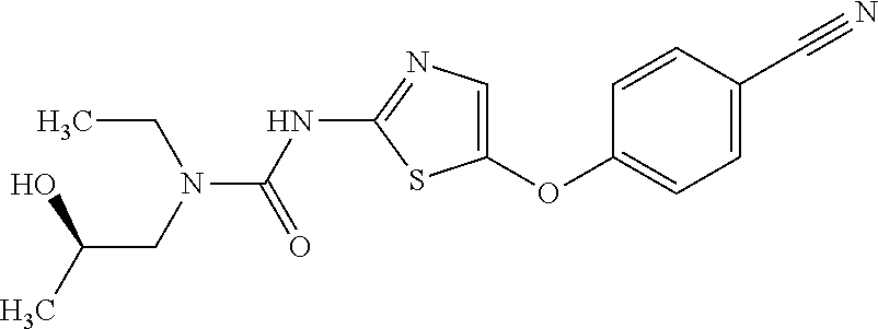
C1=CC(C#N)=CC=C1OC1=CN=C(NC(=O)N(CC(C)O)CC)S1
